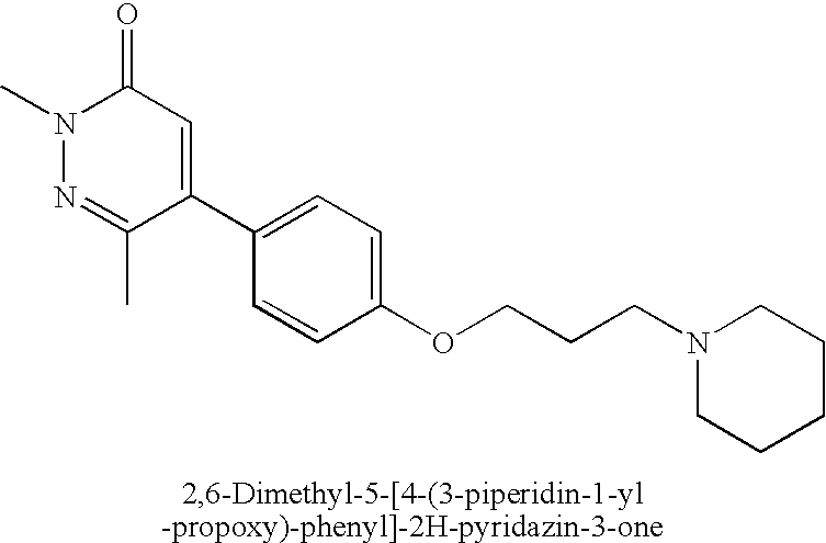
CN1N=C(C)C(C2=CC=C(OCCCN3CCCCC3)C=C2)=CC1=O
